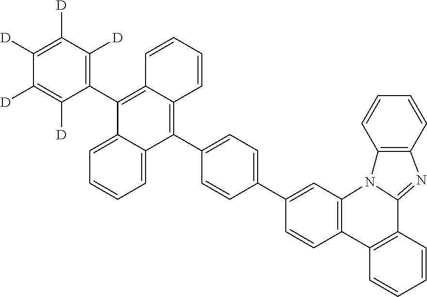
C1=CC2=C(C=C1C1=CC=C(C3=C4C(=C(C5=C([D])C([D])=C([D])C([D])=C5[D])C5=CC=CC=C35)C=CC=C4)C=C1)N1C(=NC3=C1C=CC=C3)C1=C2C=CC=C1
